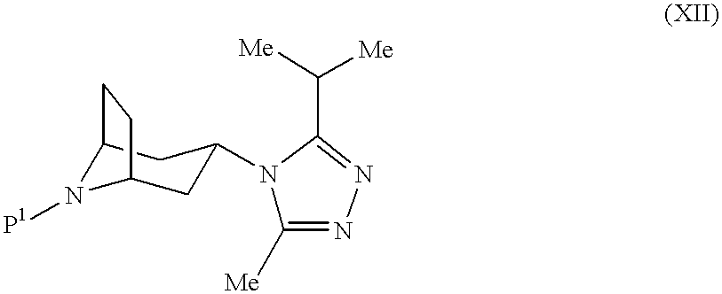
C12N([P1])C(CC(N3C([Me])=NN=C3C([Me])[Me])C1)CC2
